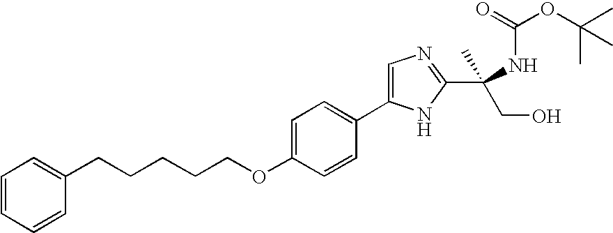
C1(CCCCCOC2=CC=C(C3=CN=C(C(CO)(C)NC(=O)OC(C)(C)C)N3)C=C2)=CC=CC=C1
